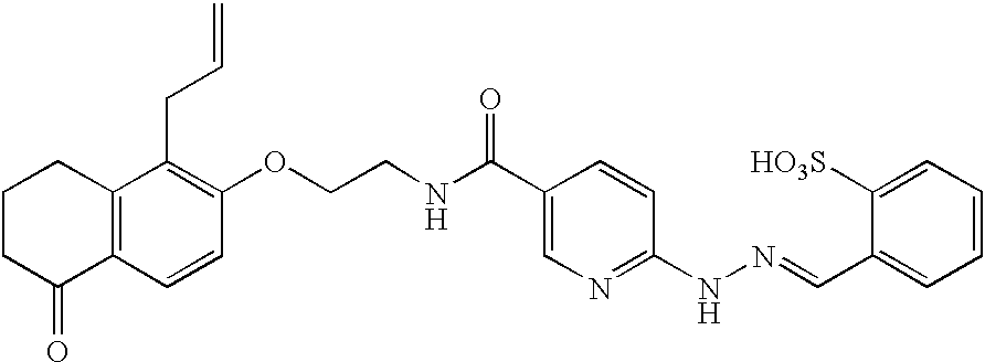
C1CC(=O)C2=C(C1)C(CC=C)=C(OCCNC(C1=CN=C(NN=CC3=CC=CC=C3[HO3S])C=C1)=O)C=C2
